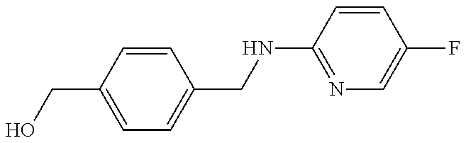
OCC1=CC=C(CNC2=NC=C(F)C=C2)C=C1
